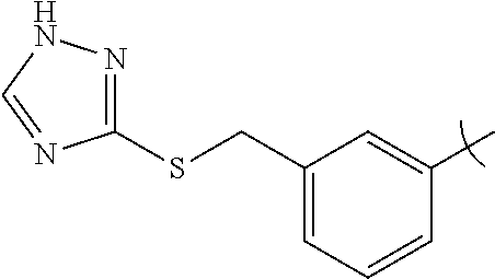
C1(CSC2=NNC=N2)=CC=CC(C)=C1
